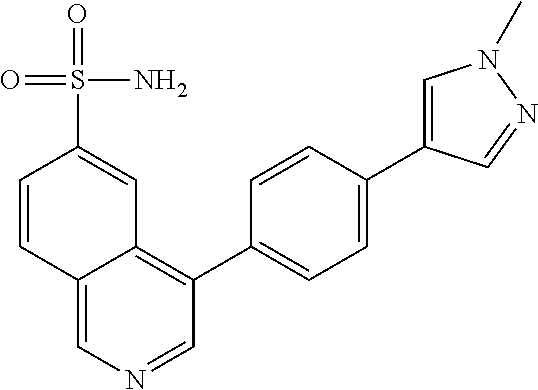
C12=CN=CC(C3=CC=C(C4=CN(C)N=C4)C=C3)=C1C=C(S(=O)(N)=O)C=C2
